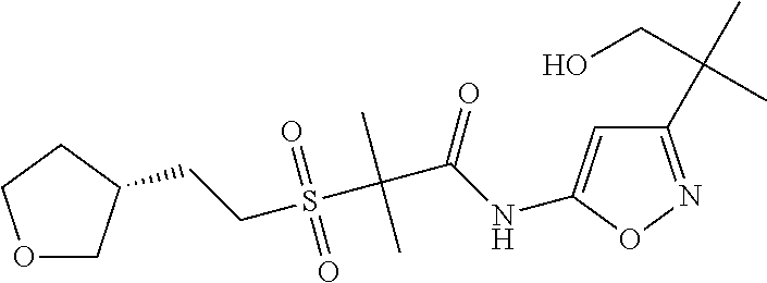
C1(C(C)(CO)C)=NOC(NC(=O)C(S(CCC2COCC2)(=O)=O)(C)C)=C1
